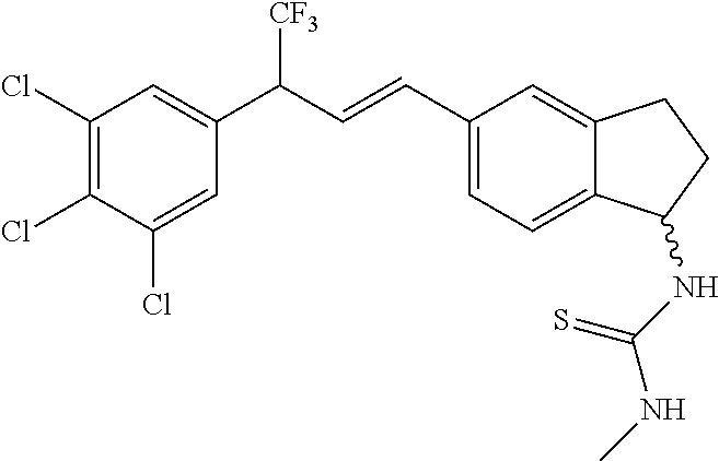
C12=CC=C(C=CC(C3=CC(Cl)=C(Cl)C(Cl)=C3)[CF3])C=C1CCC2NC(NC)=S
